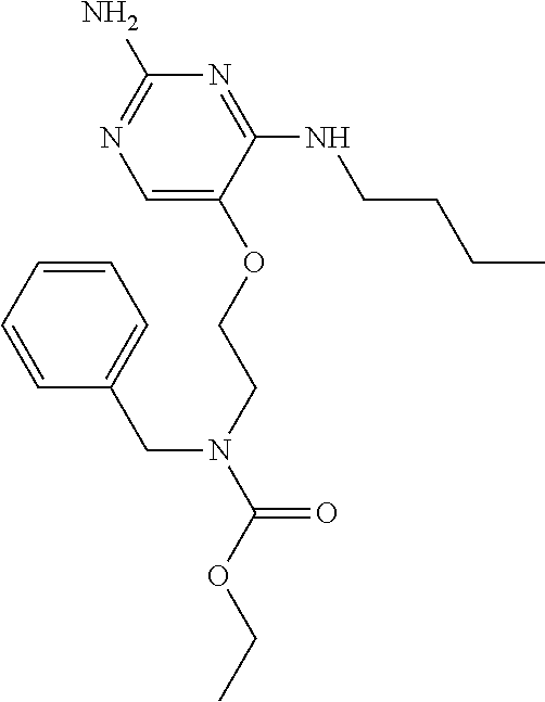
C1=C(OCCN(C(OCC)=O)CC2=CC=CC=C2)C(NCCCC)=NC(N)=N1
